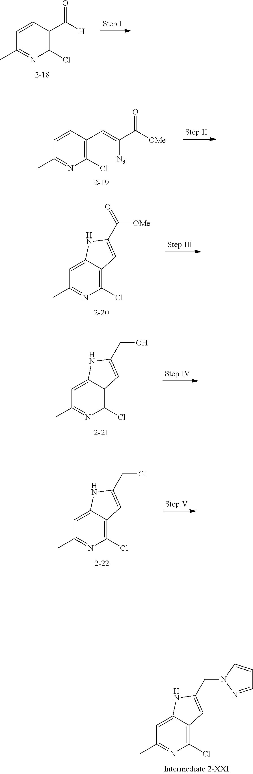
C1=CC(C(=O)[H])=C(Cl)N=C1C.[OMe]C(C(=CC1=C(Cl)N=C(C)C=C1)[N3])=O.C1(Cl)=C2C(=CC(C)=N1)NC(C([OMe])=O)=C2.C1(Cl)=C2C(=CC(C)=N1)NC(CO)=C2.C1(Cl)=C2C(=CC(C)=N1)NC(CCl)=C2.C1(Cl)=C2C(=CC(C)=N1)NC(CN1N=CC=C1)=C2
